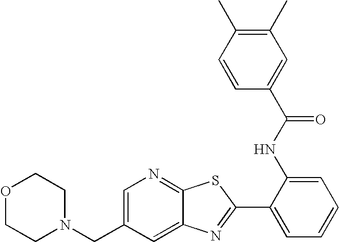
C12=CC(CN3CCOCC3)=CN=C1SC(C1=CC=CC=C1NC(=O)C1=CC(C)=C(C)C=C1)=N2
